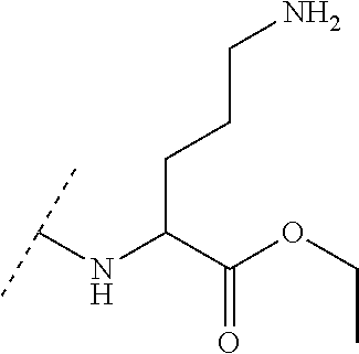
C(C(C(OCC)=O)NC(C)C)CCN
